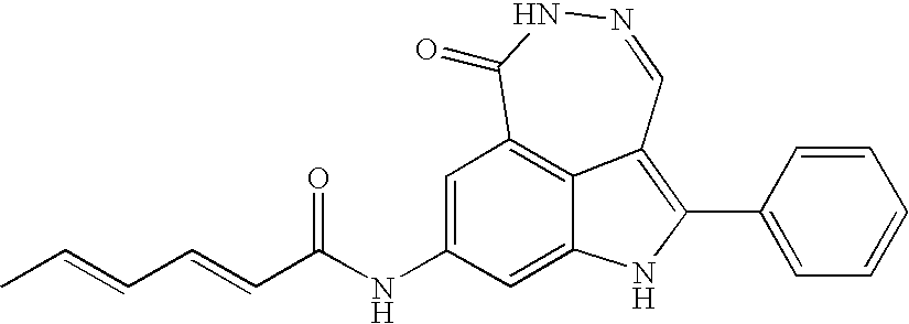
N1=CC2=C(C3=CC=CC=C3)NC3=CC(NC(=O)C=CC=CC)=CC(=C23)C(=O)N1
